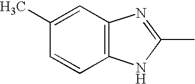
C1=CC2=C(C=C1C)N=C(C)N2
